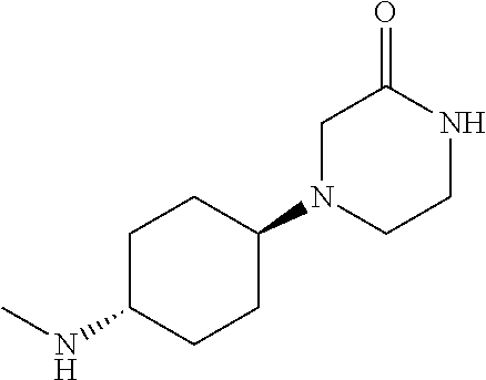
C1C(NC)CCC(N2CC(=O)NCC2)C1
